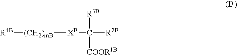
[(CH2)mB]([XB]C([R2B])([R3B])[COOR1B])[R4B]
